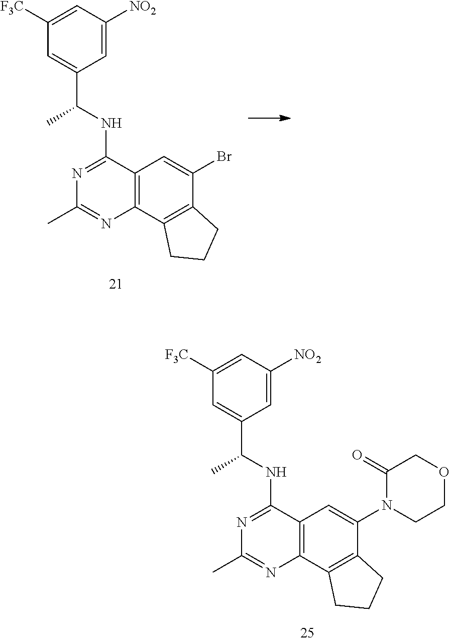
C1=C([NO2])C=C([F3C])C=C1C(NC1=NC(C)=NC2=C1C=C(Br)C1=C2CCC1)C.C1=C([NO2])C=C([F3C])C=C1C(NC1=NC(C)=NC2=C1C=C(N1CCOCC1=O)C1=C2CCC1)C
